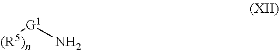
[G1]([(R5)n])N
